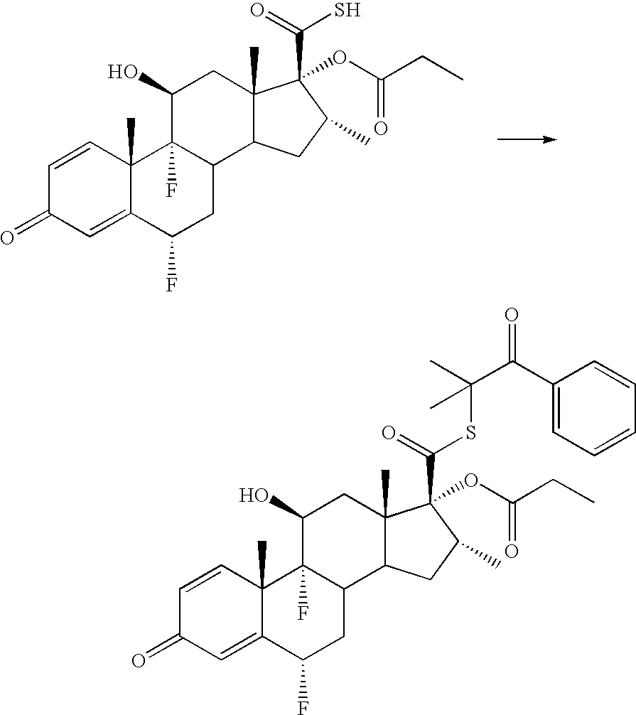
C1=CC2(C)C(=CC1=O)C(F)CC1C2(F)C(O)CC2(C)C1CC(C)C2(C(=O)S)OC(CC)=O.C1=CC2(C)C(=CC1=O)C(F)CC1C2(F)C(O)CC2(C)C1CC(C)C2(C(=O)SC(C(C1=CC=CC=C1)=O)(C)C)OC(CC)=O
